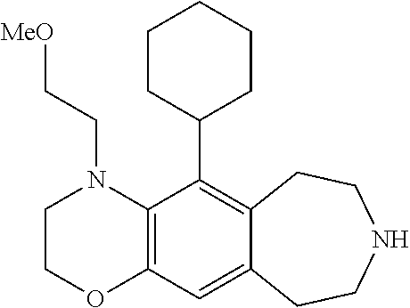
N1(CC[MeO])CCOC2=C1C(C1CCCCC1)=C1C(=C2)CCNCC1
